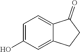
C1=C(O)C=C2C(=C1)C(=O)CC2
